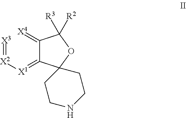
[X3]=[X2][X1]=C1C(=[X4])C([R3])([R2])OC12CCNCC2
